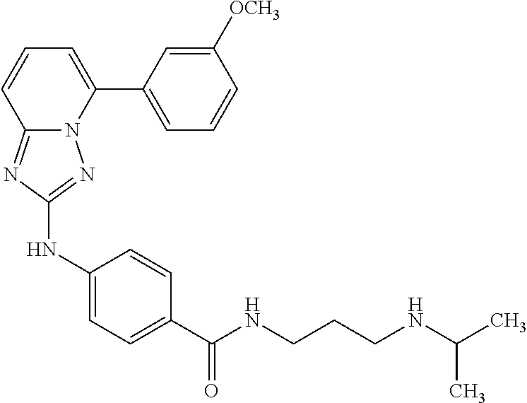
C1([OCH3])=CC(C2=CC=CC3=NC(NC4=CC=C(C(NCCCNC(C)C)=O)C=C4)=NN23)=CC=C1
